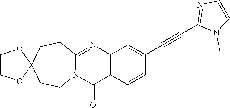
N12C(=NC3=C(C1=O)C=CC(C#CC1=NC=CN1C)=C3)CCC1(CC2)OCCO1
